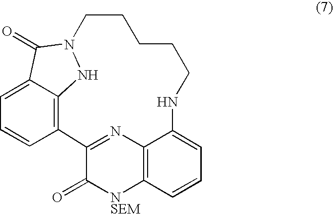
C12=NC3=C([NSEM]C1=O)C=CC=C3NCCCCCN1NC3=C2C=CC=C3C1=O
